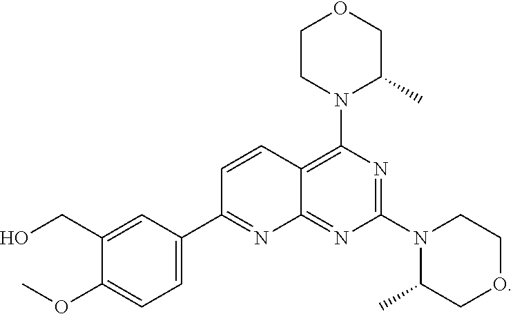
C1=C(C2=NC3=NC(N4C(C)COCC4)=NC(N4C(C)COCC4)=C3C=C2)C=C(CO)C(OC)=C1
